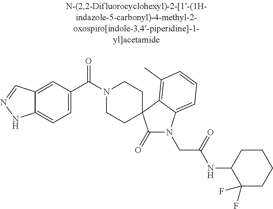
N1(C(C2=CC=C3C(=C2)C=NN3)=O)CCC2(CC1)C(=O)N(CC(=O)NC1C(F)(F)CCCC1)C1=CC=CC(C)=C12
